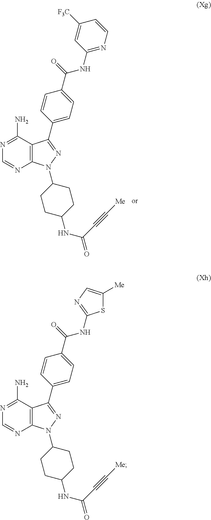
C12=C(C(N)=NC=N1)C(C1=CC=C(C(NC3=NC=C([Me])S3)=O)C=C1)=NN2C1CCC(NC(=O)C#C[Me])CC1.C12=C(C(N)=NC=N1)C(C1=CC=C(C(NC3=NC=CC([F3C])=C3)=O)C=C1)=NN2C1CCC(NC(=O)C#C[Me])CC1
